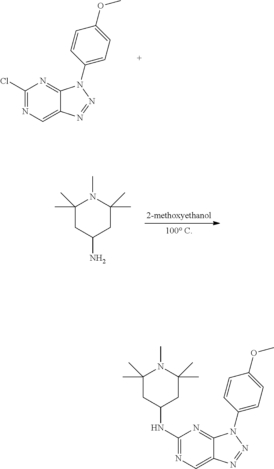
C1(Cl)=NC=C2C(=N1)N(C1=CC=C(OC)C=C1)N=N2.NC1CC(C)(C)N(C)C(C)(C)C1.C1(NC2CC(C)(C)N(C)C(C)(C)C2)=NC=C2C(=N1)N(C1=CC=C(OC)C=C1)N=N2
